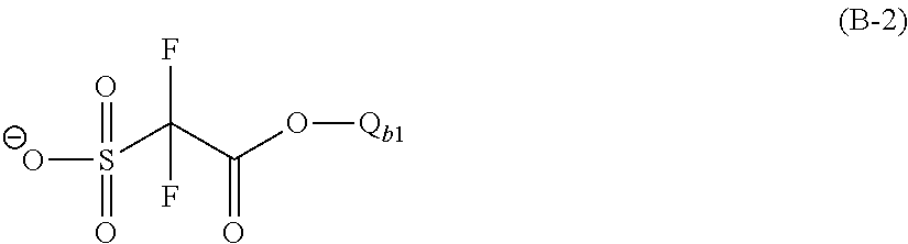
S(C(C(O[Qb1])=O)(F)F)([O-])(=O)=O
